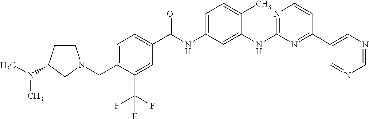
CN(C)C1CCN(CC2=CC=C(C(=O)NC3=CC=C(C)C(NC4=NC=CC(C5=CN=CN=C5)=N4)=C3)C=C2C(F)(F)F)C1
